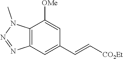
C12=C(N(C)N=N1)C([OMe])=CC(C=C[CO2Et])=C2
